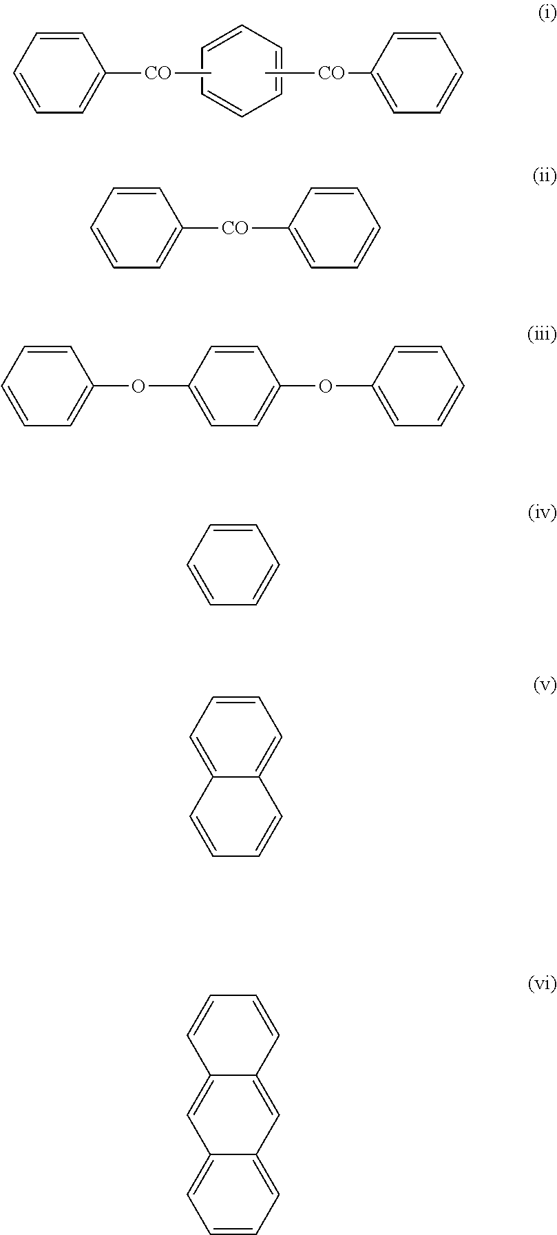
C1=CC=CC=C1.C1=CC=CC=C1[CO]C.C1=CC=CC=C1[CO]C.C1=CC=CC=C1[CO]C1=CC=CC=C1.C1=CC=CC=C1OC1=CC=C(OC2=CC=CC=C2)C=C1.C1=CC=CC=C1.C1=CC=C2C(=C1)C=CC=C2.C1=CC=C2C(=C1)C=C1C(=C2)C=CC=C1
